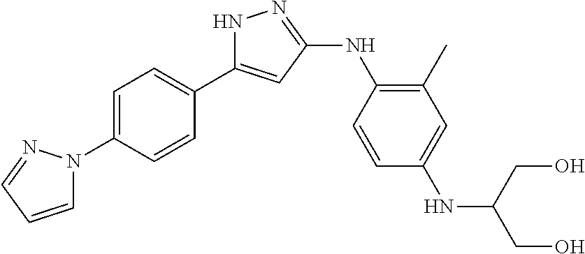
N1C(C2=CC=C(N3C=CC=N3)C=C2)=CC(NC2=C(C)C=C(NC(CO)CO)C=C2)=N1
